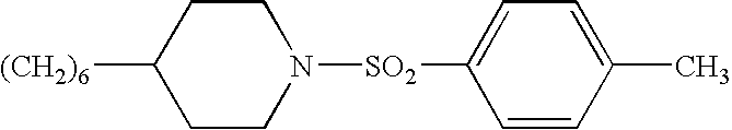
[(CH2)6]C1CCN([SO2]C2=CC=C(C)C=C2)CC1
